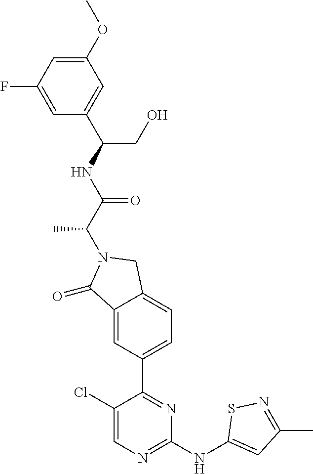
C1(=O)C2=CC(C3=NC(NC4=CC(C)=NS4)=NC=C3Cl)=CC=C2CN1C(C(=O)NC(C1=CC(OC)=CC(F)=C1)CO)C
